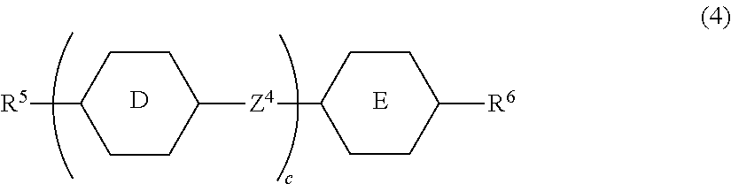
C1CC([Z4]C2CCC([R5])CC2)CCC1[R6].[D]
